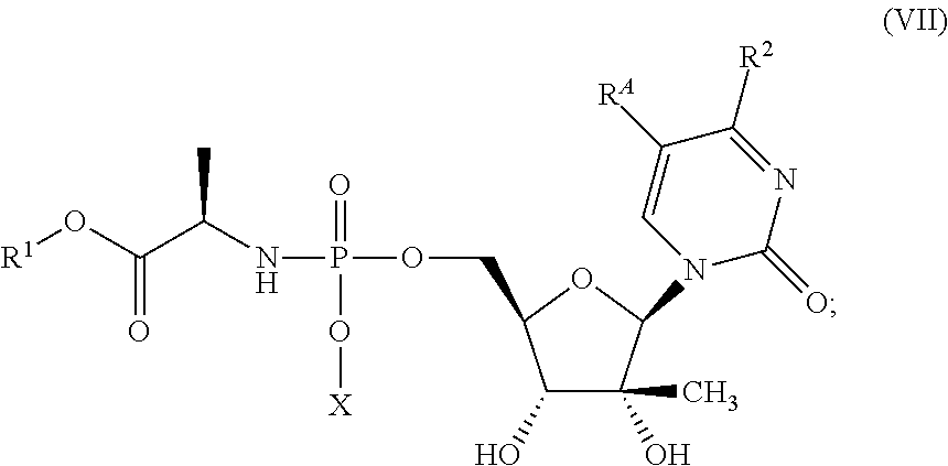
C1(O)C(O)(C)C(N2C(=O)N=C([R2])C([RA])=C2)OC1COP(NC(C(O[R1])=O)C)(=O)O[X]
